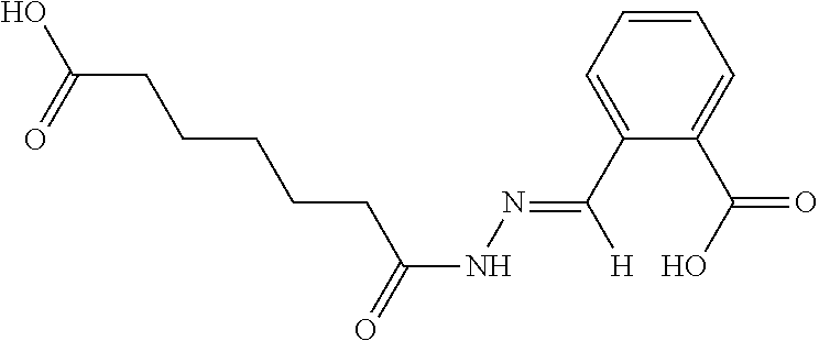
OC(=O)CCCCCC(NN=C([H])C1=CC=CC=C1C(O)=O)=O
